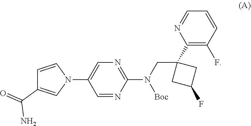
C1=CC(F)=C(C2(CN(C3=NC=C(N4C=CC(C(=O)N)=C4)C=N3)[Boc])CC(F)C2)N=C1
